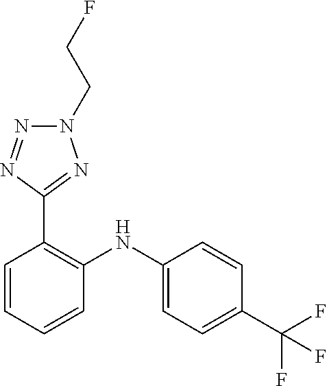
C1=CC(C(F)(F)F)=CC=C1NC1=C(C2=NN(CCF)N=N2)C=CC=C1
